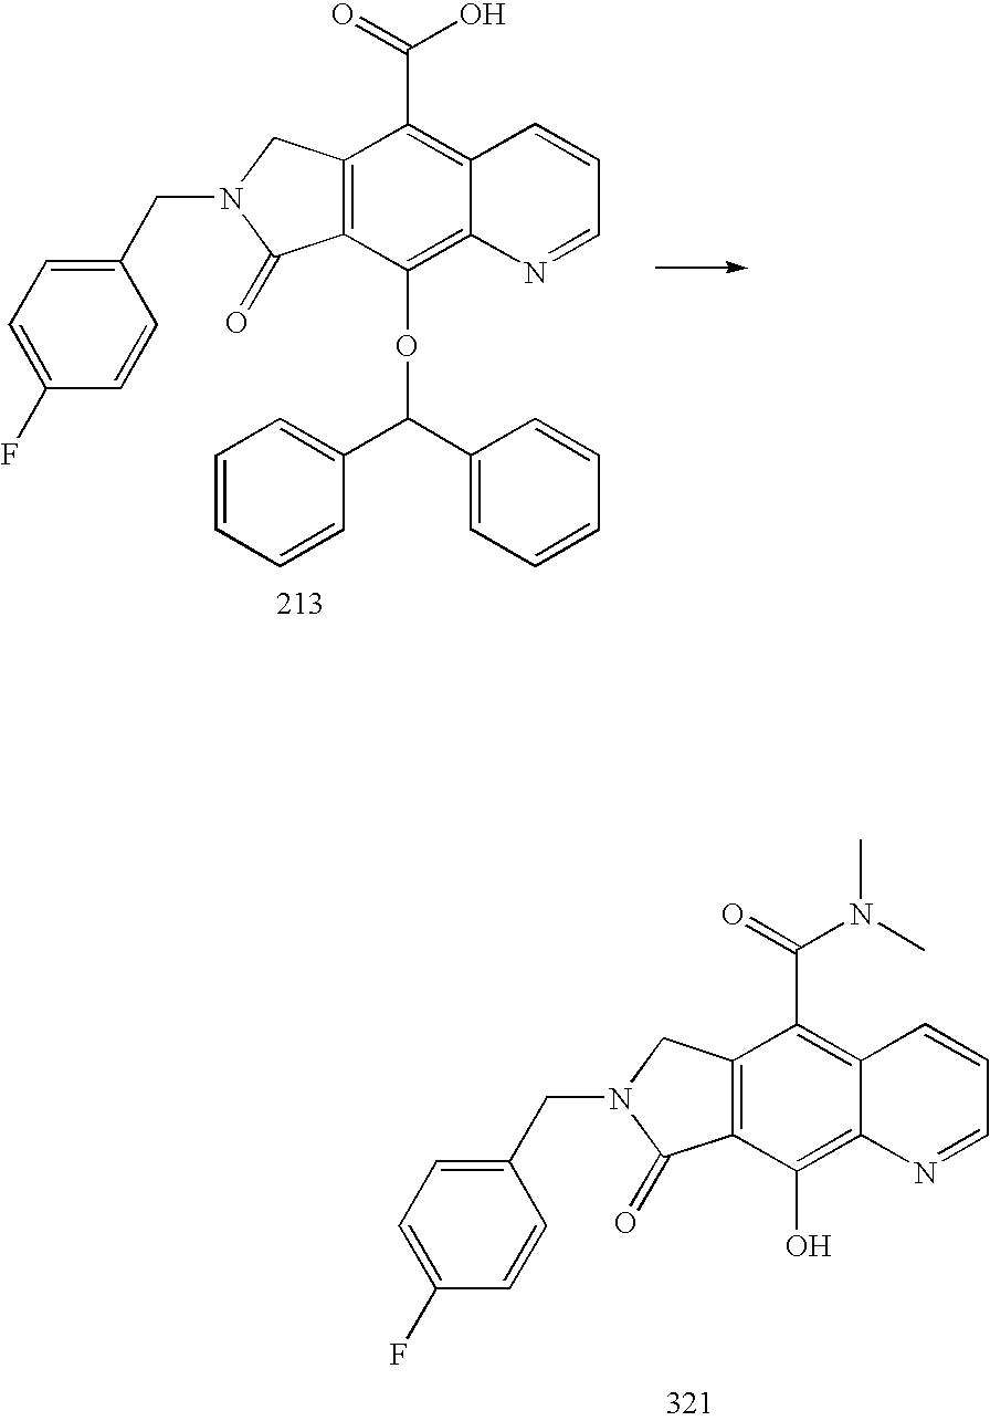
C12=C(C(OC(C3=CC=CC=C3)C3=CC=CC=C3)=C3C(=C1C(=O)O)C=CC=N3)C(=O)N(CC1=CC=C(F)C=C1)C2.C12=C(C(O)=C3C(=C1C(=O)N(C)C)C=CC=N3)C(=O)N(CC1=CC=C(F)C=C1)C2
